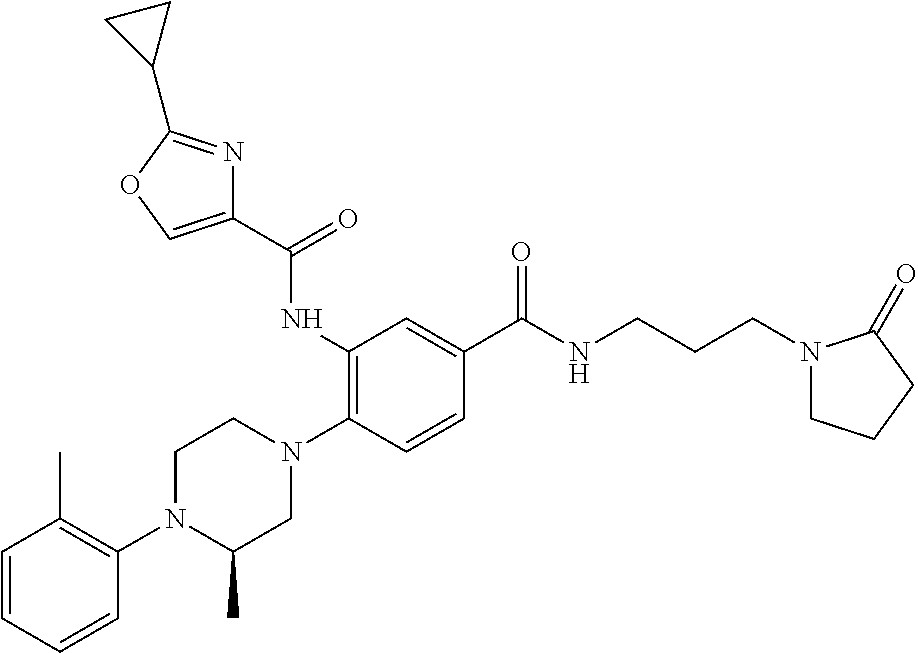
C1=CC=CC(N2C(C)CN(C3=C(NC(=O)C4=COC(C5CC5)=N4)C=C(C(=O)NCCCN4CCCC4=O)C=C3)CC2)=C1C
